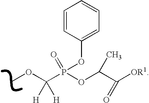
C1=CC(OP(OC(C([OR1])=O)C)(=O)C([H])([H])OC)=CC=C1
